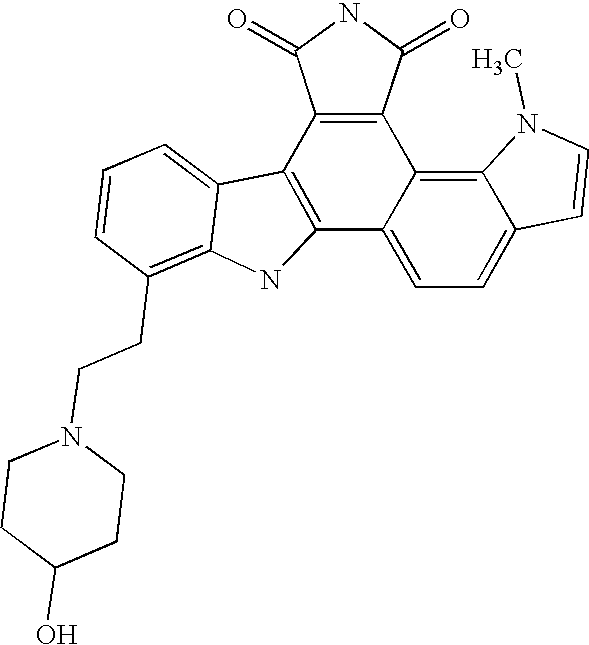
C12=CC=C3C(=C1C1=C(C4=C2NC2=C(CCN5CCC(O)CC5)C=CC=C24)C(=O)NC1=O)N(C)C=C3
